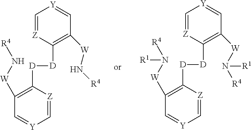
C1=[Z]C([D][D]C2=C([W]N[R4])C=[Y]C=[Z]2)=C([W]N[R4])C=[Y]1.C1=[Z]C([D][D]C2=C([W]N([R4])[R1])C=[Y]C=[Z]2)=C([W]N([R4])[R1])C=[Y]1
